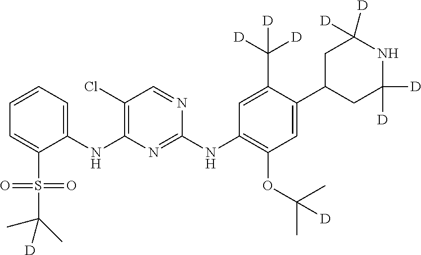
C1=CC=C(S(C(C)(C)[D])(=O)=O)C(NC2=C(Cl)C=NC(NC3=C(OC(C)(C)[D])C=C(C4CC([D])([D])NC([D])([D])C4)C(C([D])([D])[D])=C3)=N2)=C1
